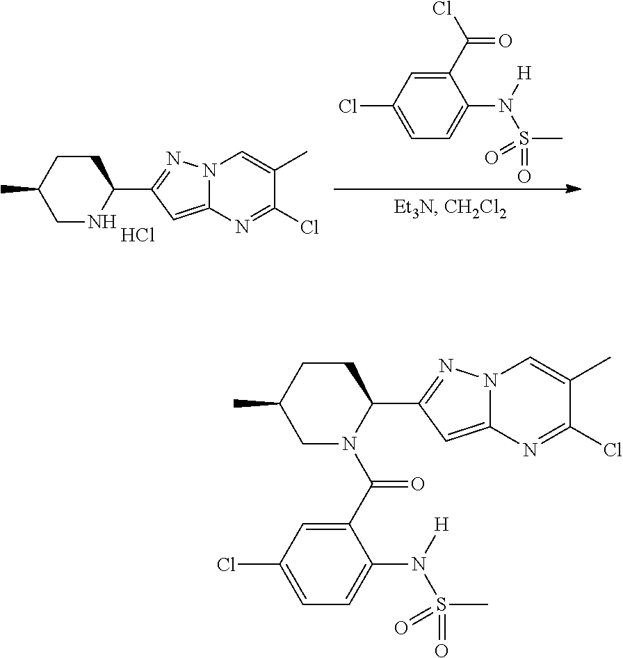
C1CC(C)CNC1C1=NN2C(=C1)N=C(Cl)C(C)=C2.Cl.C1(C(Cl)=O)=CC(Cl)=CC=C1N([H])S(C)(=O)=O.C1CC(C)CN(C(C2=CC(Cl)=CC=C2N([H])S(C)(=O)=O)=O)C1C1=NN2C(=C1)N=C(Cl)C(C)=C2
